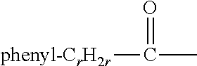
[phenyl-CrH2r]C(=O)C
